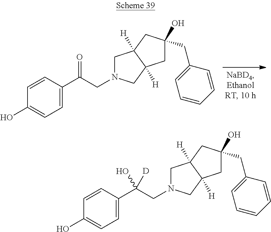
C1=CC(C(CN2CC3([H])C([H])(C2)CC(O)(CC2=CC=CC=C2)C3)=O)=CC=C1O.C1=CC(C(CN2CC3([H])C([H])(C2)CC(O)(CC2=CC=CC=C2)C3)(O)[D])=CC=C1O
